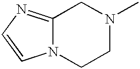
C12=NC=CN1CCN(C)C2
